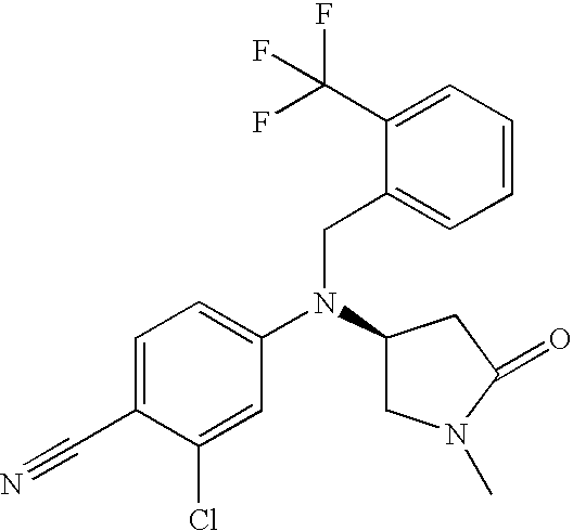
C1=C(C#N)C(Cl)=CC(N(CC2=CC=CC=C2C(F)(F)F)C2CN(C)C(=O)C2)=C1
